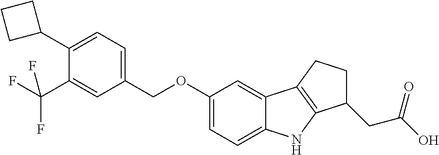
C1=C(C2CCC2)C(C(F)(F)F)=CC(COC2=CC=C3C(=C2)C2=C(N3)C(CC(O)=O)CC2)=C1
